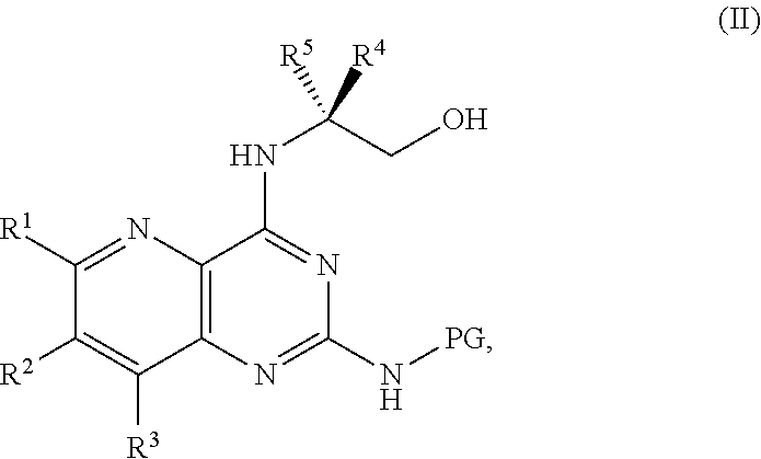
C1(N[PG])=NC2=C(C(NC(CO)([R4])[R5])=N1)N=C([R1])C([R2])=C2[R3]
